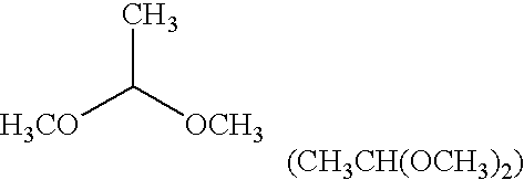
[H3CO]C([OCH3])C.[(CH3CH(OCH3)2)]
